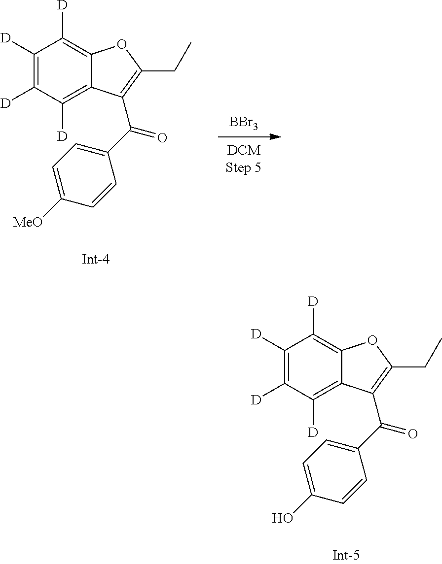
C1([D])=C([D])C([D])=C2C(=C1[D])OC(CC)=C2C(C1=CC=C([MeO])C=C1)=O.[BBr3].C1([D])=C([D])C([D])=C2C(=C1[D])OC(CC)=C2C(C1=CC=C(O)C=C1)=O
